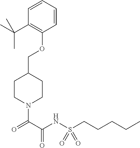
O(CC1CCN(C(C(NS(CCCCC)(=O)=O)=O)=O)CC1)C1=C(C(C)(C)C)C=CC=C1
